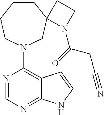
N1=CN=C2C(=C1N1CC3(CCCC1)N(C(=O)CC#N)CC3)C=CN2
